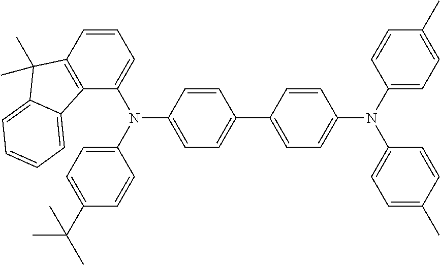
C12=C(C=CC=C1N(C1=CC=C(C(C)(C)C)C=C1)C1=CC=C(C3=CC=C(N(C4=CC=C(C)C=C4)C4=CC=C(C)C=C4)C=C3)C=C1)C(C)(C)C1=CC=CC=C21
